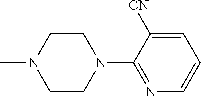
C1CN(C)CCN1C1=NC=CC=C1[CN]
